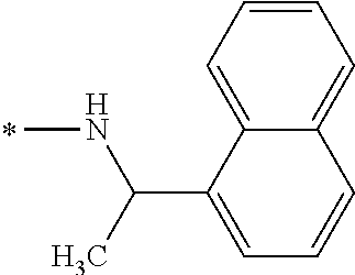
CNC(C1=CC=CC2=CC=CC=C12)C
